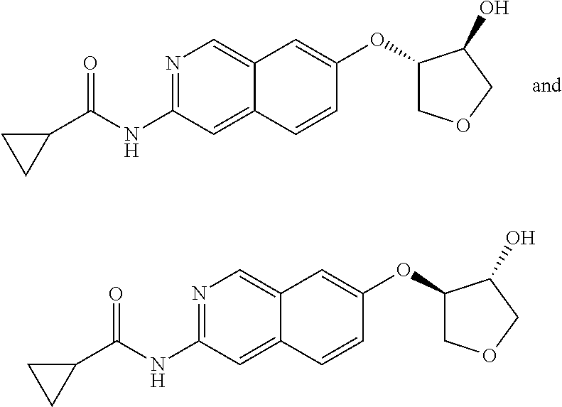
N1=C(NC(C2CC2)=O)C=C2C(=C1)C=C(OC1COCC1O)C=C2.N1=C(NC(C2CC2)=O)C=C2C(=C1)C=C(OC1COCC1O)C=C2
